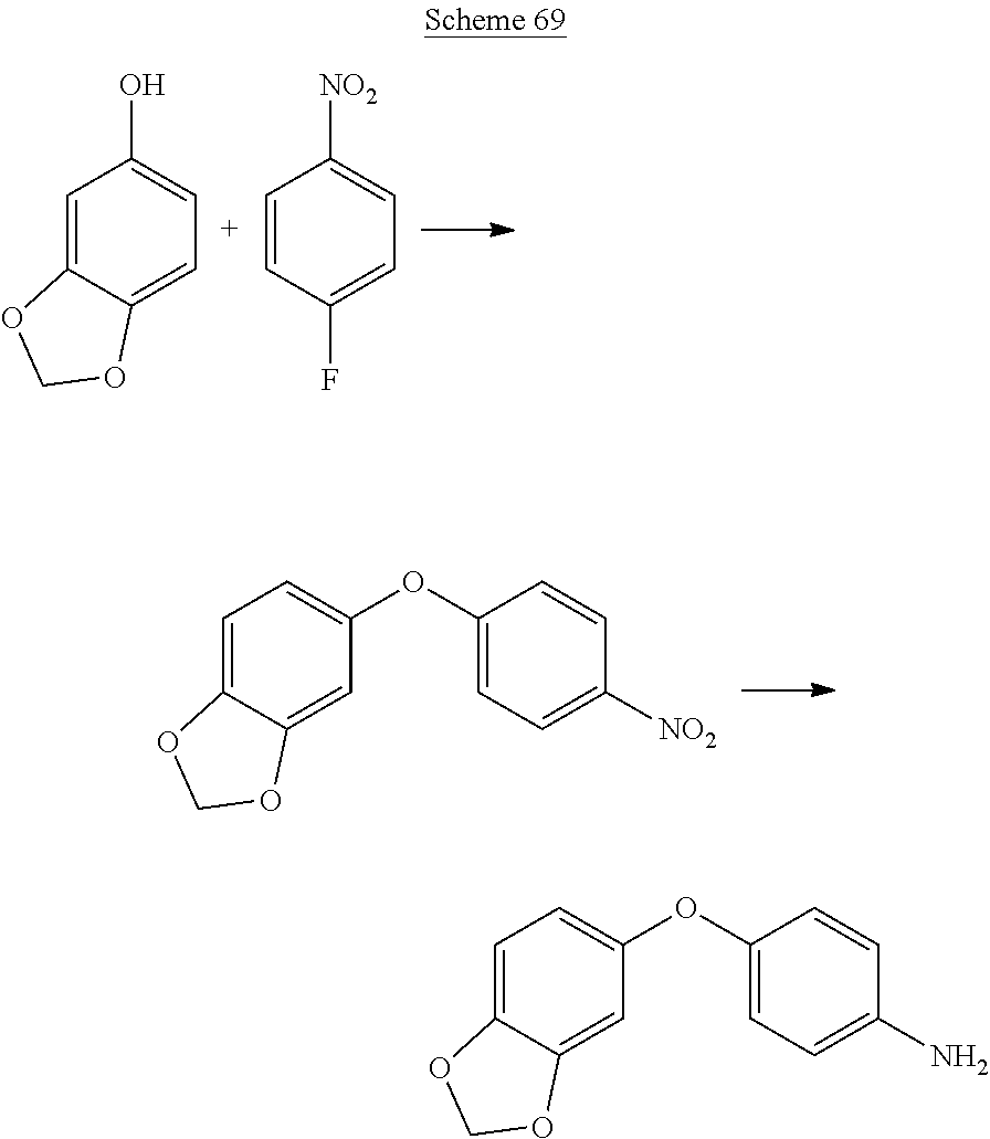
C1=CC(F)=CC=C1[NO2].C1=C2C(=CC=C1O)OCO2.C1(OC2=CC=C([NO2])C=C2)=CC=C2C(=C1)OCO2.C1(OC2=CC=C(N)C=C2)=CC=C2C(=C1)OCO2
